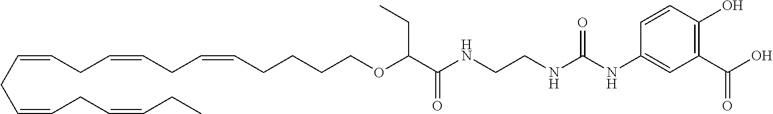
C(=CCC=CCC=CCCCCOC(CC)C(=O)NCCNC(NC1=CC(C(O)=O)=C(O)C=C1)=O)CC=CCC=CCC
